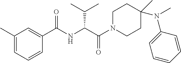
C1(C)=CC=CC(C(NC(C(=O)N2CCC(C)(N(C)C3=CC=CC=C3)CC2)C(C)C)=O)=C1
